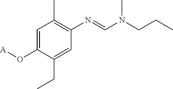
C1=C(O[A])C(CC)=CC(N=CN(CCC)C)=C1C
